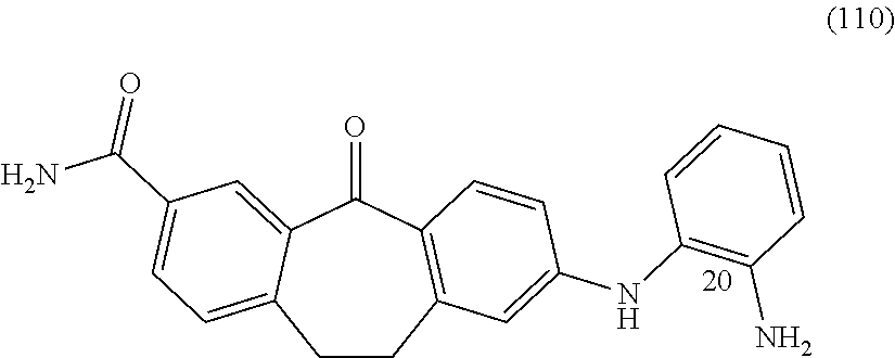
C1CC2=C(C(=O)C3=CC(C(N)=O)=CC=C13)C=CC(NC1=C(N)C=CC=C1)=C2
